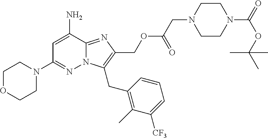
N12C(=NC(COC(CN3CCN(C(=O)OC(C)(C)C)CC3)=O)=C1CC1=C(C)C([CF3])=CC=C1)C(N)=CC(N1CCOCC1)=N2
